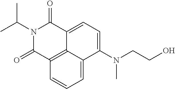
C1(=O)N(C(C)C)C(=O)C2=C3C1=CC=C(N(CCO)C)C3=CC=C2
